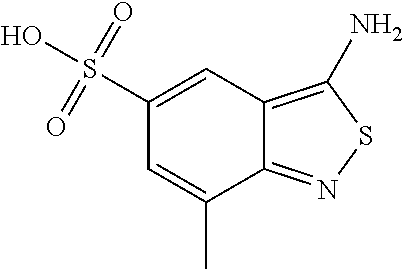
C12=C(N)SN=C1C(C)=CC(S(O)(=O)=O)=C2
